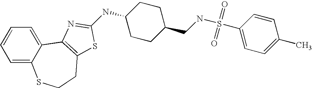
C1=C2C(=CC=C1)C1=C(CCS2)SC(NC2CCC(CNS(C3=CC=C(C)C=C3)(=O)=O)CC2)=N1
